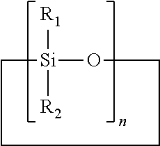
C1[Si]([R1])([R2])OCCC1
